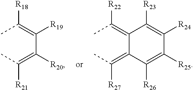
CC(=C(C(=C(C)[R21])[R20])[R19])[R18].C1(=C(C)[R22])C(=C(C)[R27])C([R26])=C([R25])C([R24])=C1[R23]
